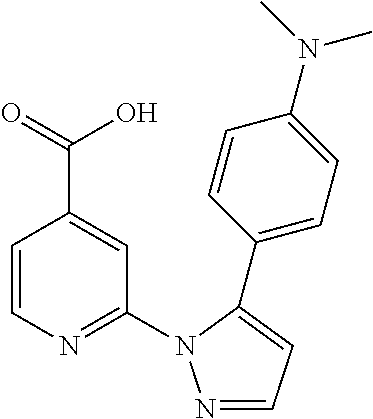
C1=CN=C(N2N=CC=C2C2=CC=C(N(C)C)C=C2)C=C1C(=O)O
